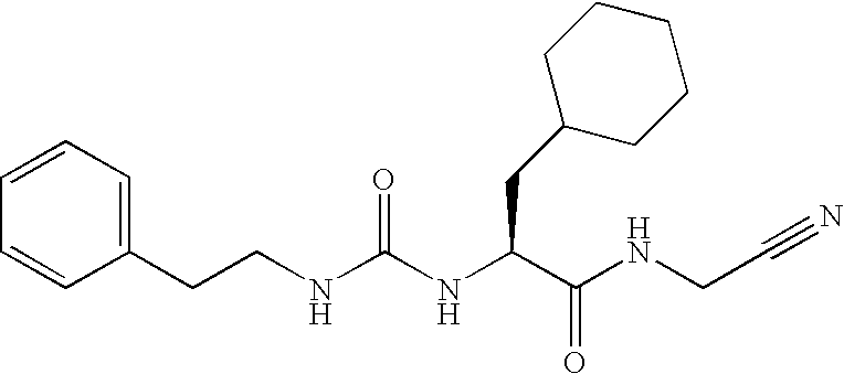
N(C(NC(C(NCC#N)=O)CC1CCCCC1)=O)CCC1=CC=CC=C1
